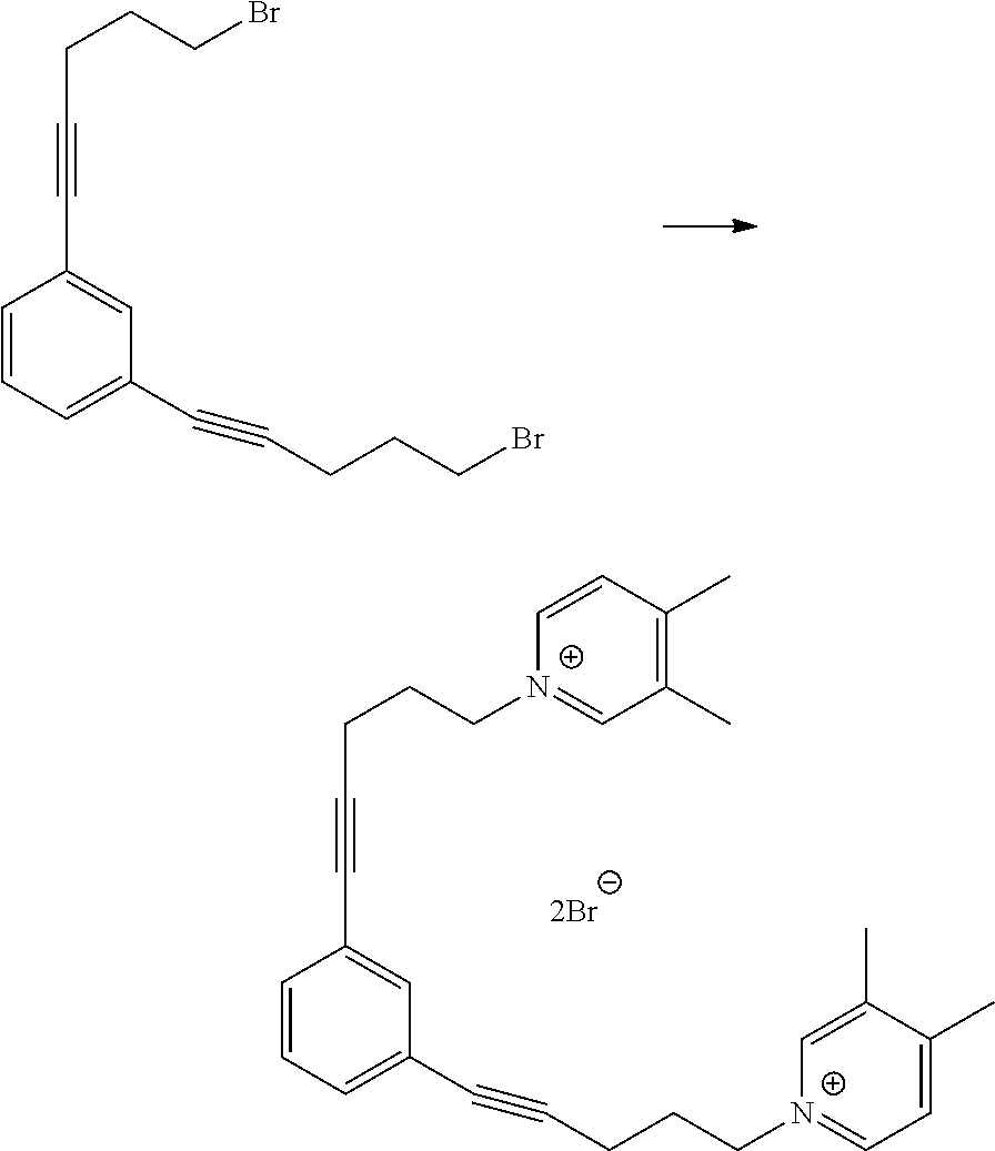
C1=CC=C(C#CCCCBr)C=C1C#CCCCBr.C1=CC=C(C#CCCC[N+]2=CC=C(C)C(C)=C2)C=C1C#CCCC[N+]1=CC(C)=C(C)C=C1
